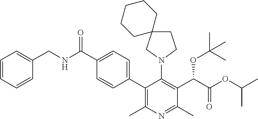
C1(C2=C(C)N=C(C)C(C(C(OC(C)C)=O)OC(C)(C)C)=C2N2CCC3(C2)CCCCC3)=CC=C(C(NCC2=CC=CC=C2)=O)C=C1
